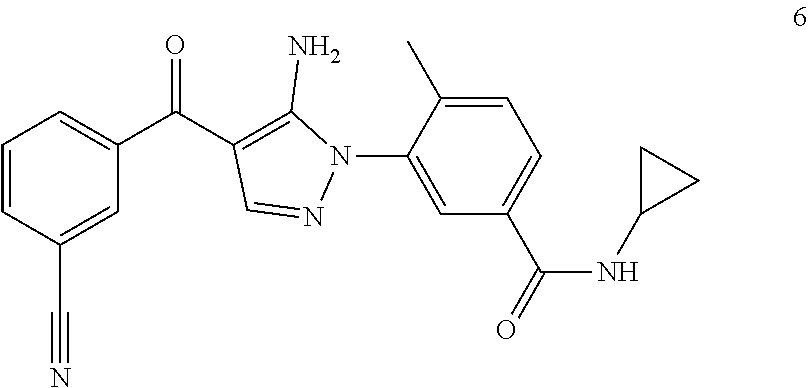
C1=CC(C#N)=CC(C(C2=C(N)N(C3=CC(C(NC4CC4)=O)=CC=C3C)N=C2)=O)=C1
